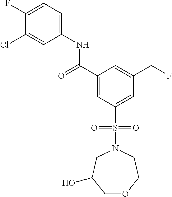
C(C1=CC(S(N2CCOCC(O)C2)(=O)=O)=CC(CF)=C1)(=O)NC1=CC=C(F)C(Cl)=C1
